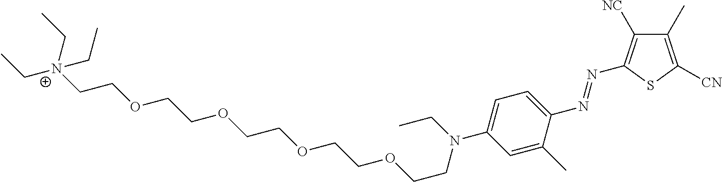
CC[N+](CC)(CC)CCOCCOCCOCCOCCN(CC)C1=CC=C(N=NC2=C([NC])C(C)=C([CN])S2)C(C)=C1
